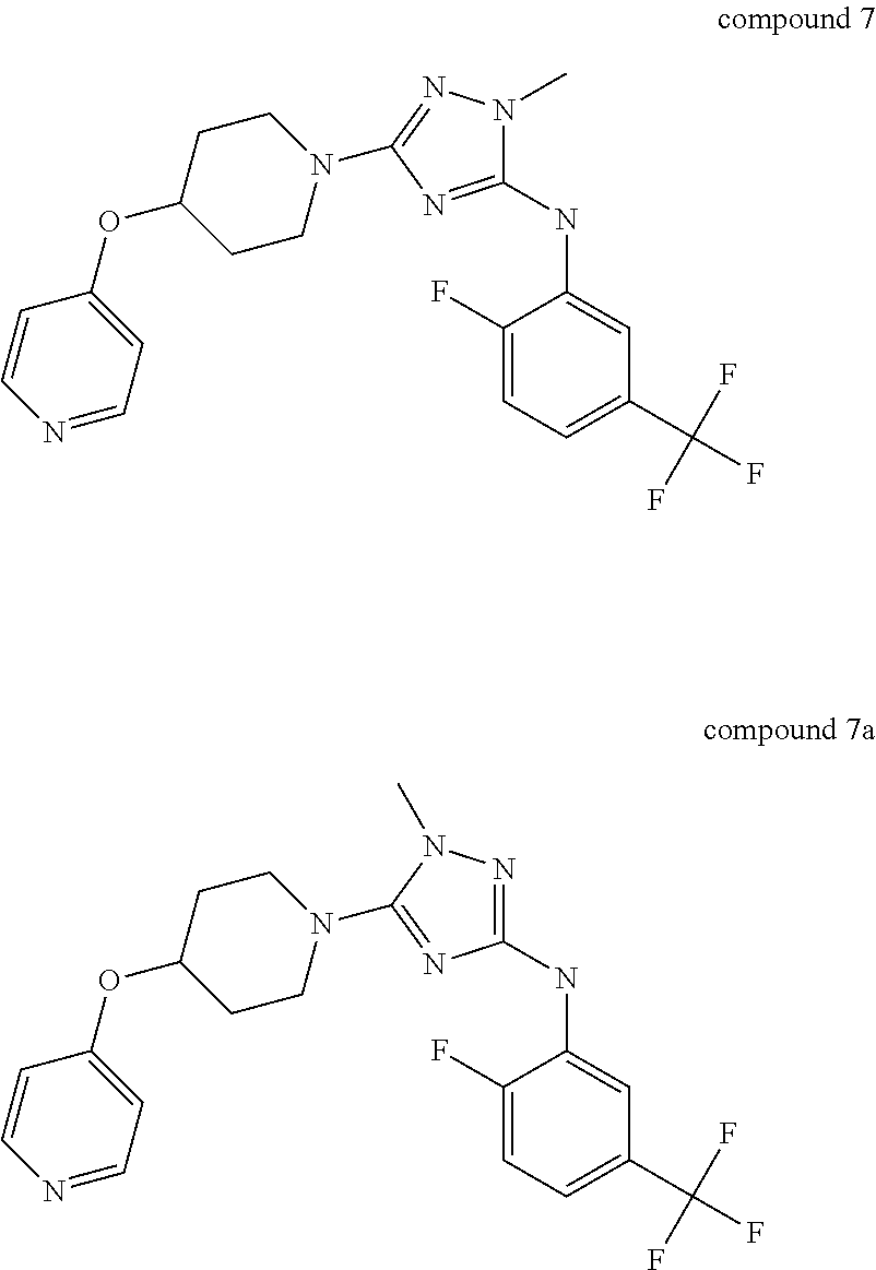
C1=CN=CC=C1OC1CCN(C2=NN(C)C(NC3=CC(C(F)(F)F)=CC=C3F)=N2)CC1.C1=CN=CC=C1OC1CCN(C2=NC(NC3=CC(C(F)(F)F)=CC=C3F)=NN2C)CC1
